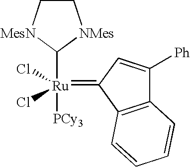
[Ru]([PCy3])(Cl)(Cl)(=C1C=C([Ph])C2=C1C=CC=C2)C1[MesN]CC[NMes]1
